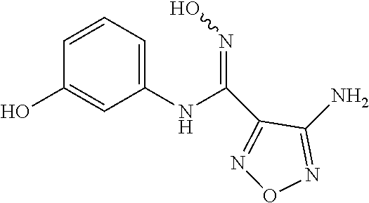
N1=C(N)C(C(NC2=CC=CC(O)=C2)=NO)=NO1
